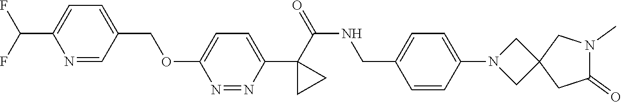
C1(C(=O)NCC2=CC=C(N3CC4(CC(=O)N(C)C4)C3)C=C2)(C2=CC=C(OCC3=CC=C(C(F)F)N=C3)N=N2)CC1
